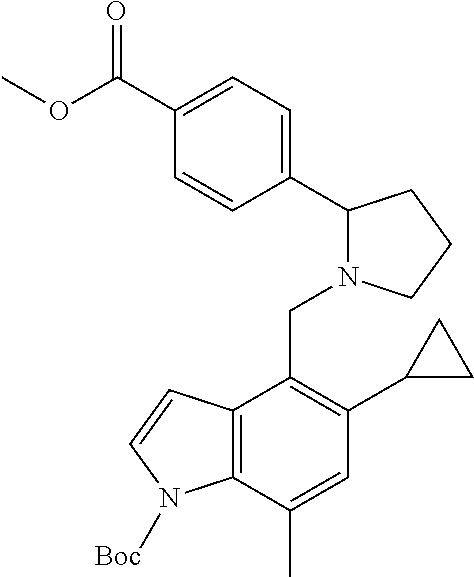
C1=CC(C2N(CC3=C(C4CC4)C=C(C)C4=C3C=CN4[Boc])CCC2)=CC=C1C(OC)=O
